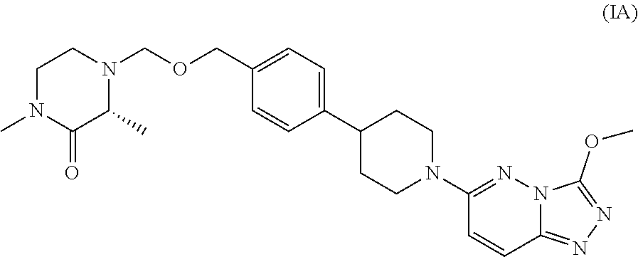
C1N(C)C(=O)C(C)N(COCC2=CC=C(C3CCN(C4=NN5C(=NN=C5OC)C=C4)CC3)C=C2)C1
